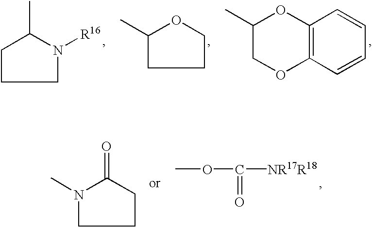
C1C(C)N([R16])CC1.C1(C)OCCC1.C1(C)COC2=C(O1)C=CC=C2.N1(C)C(=O)CCC1.COC([NR17R18])=O
